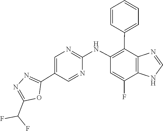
C1=NC2=C(N1)C(F)=CC(NC1=NC=C(C3=NN=C(C(F)F)O3)C=N1)=C2C1=CC=CC=C1
